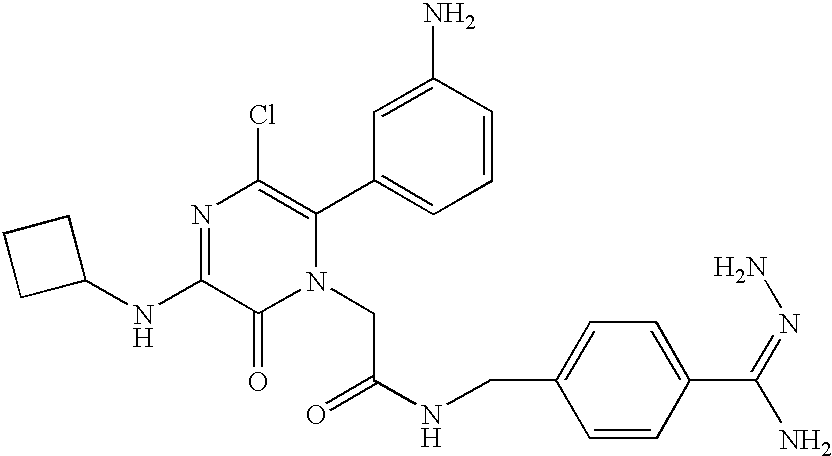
C1(NC2=NC(Cl)=C(C3=CC=CC(N)=C3)N(CC(NCC3=CC=C(C(=NN)N)C=C3)=O)C2=O)CCC1
